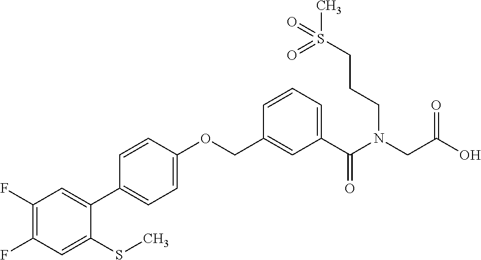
C1(F)=C(F)C=C(SC)C(C2=CC=C(OCC3=CC(C(N(CC(O)=O)CCCS(C)(=O)=O)=O)=CC=C3)C=C2)=C1
